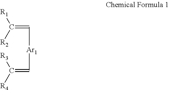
[Ar1](C=C([R1])[R2])C=C([R4])[R3]
